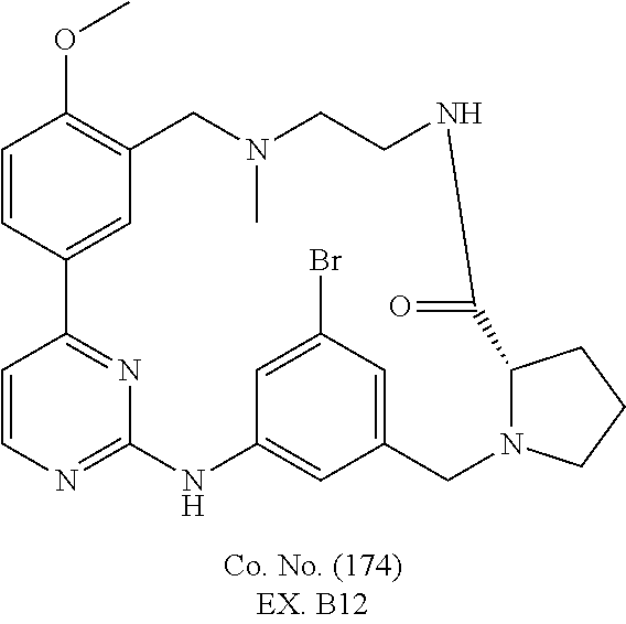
C1=CC2=NC(=N1)NC1=CC(=CC(Br)=C1)CN1C(CCC1)C(=O)NCCN(C)CC1=C(OC)C=CC2=C1
